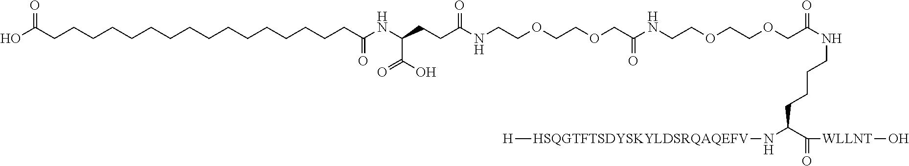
C(CCCC(N[HSQGTFTSDYSKYLDSRQAQEFV][H])C(=O)[WLLNT]O)NC(COCCOCCNC(COCCOCCNC(CCC(NC(CCCCCCCCCCCCCCCCC(O)=O)=O)C(O)=O)=O)=O)=O
